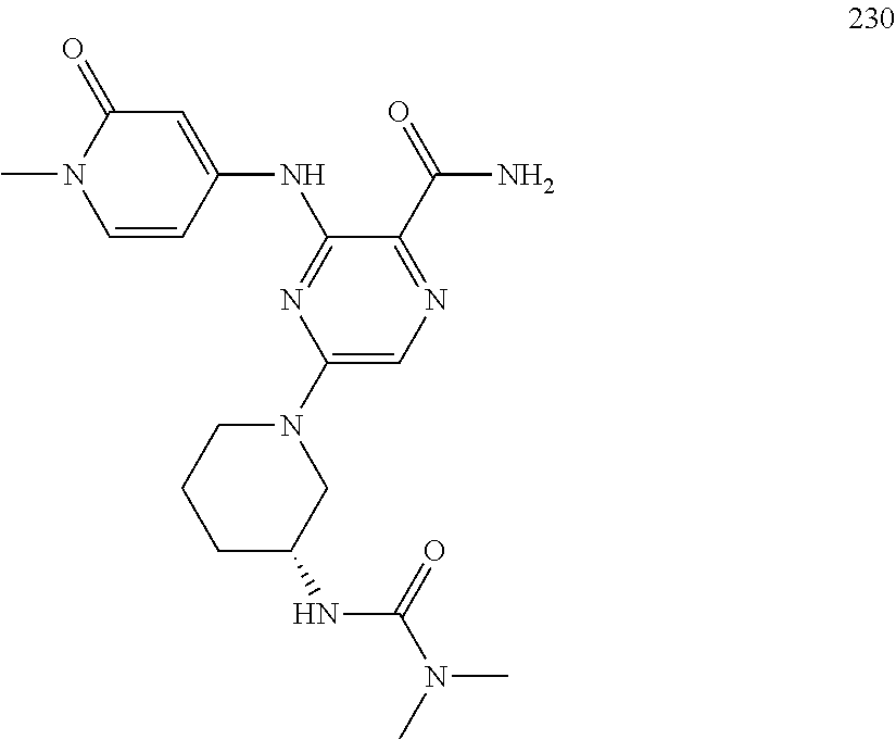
C1=CC(NC2=NC(N3CCCC(NC(N(C)C)=O)C3)=CN=C2C(N)=O)=CC(=O)N1C
